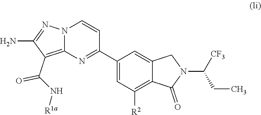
C(C1=C2N(N=C1N)C=CC(C1=CC([R2])=C3C(=C1)CN(C(CC)[CF3])C3=O)=N2)(N[R1a])=O
